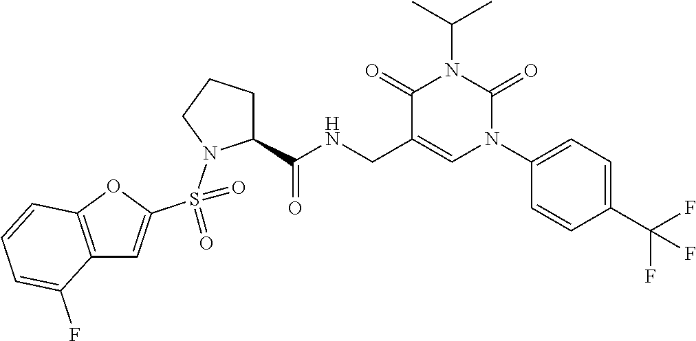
C12=C(OC(S(=O)(=O)N3C(C(NCC4=CN(C5=CC=C(C(F)(F)F)C=C5)C(=O)N(C(C)C)C4=O)=O)CCC3)=C1)C=CC=C2F
